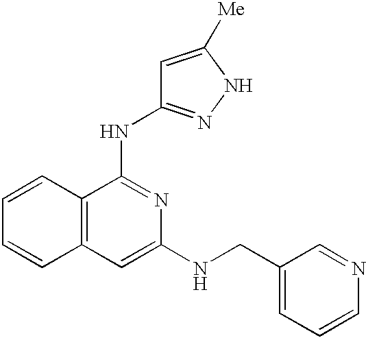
C12=C(C(NC3=NNC([Me])=C3)=NC(NCC3=CC=CN=C3)=C1)C=CC=C2
